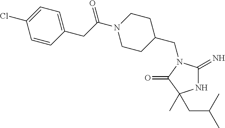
N1C(=N)N(CC2CCN(C(=O)CC3=CC=C(Cl)C=C3)CC2)C(=O)C1(CC(C)C)C
